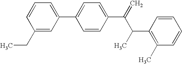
C1=CC(CC)=CC(C2=CC=C(C(=C)C(C)C3=C(C)C=CC=C3)C=C2)=C1
